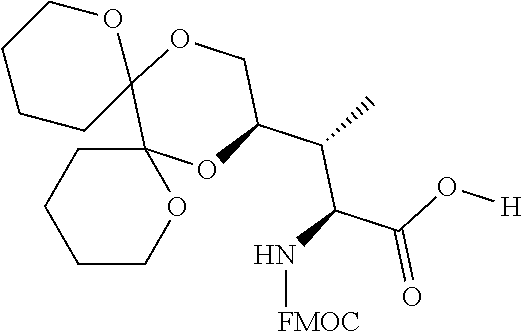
C1(C(C)C(N[FMOC])C(O[H])=O)COC2(C3(O1)CCCCO3)OCCCC2
